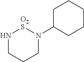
N1CCCN(C2CCCCC2)[O2S]1
